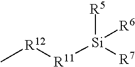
C[R12][R11][Si]([R7])([R5])[R6]
